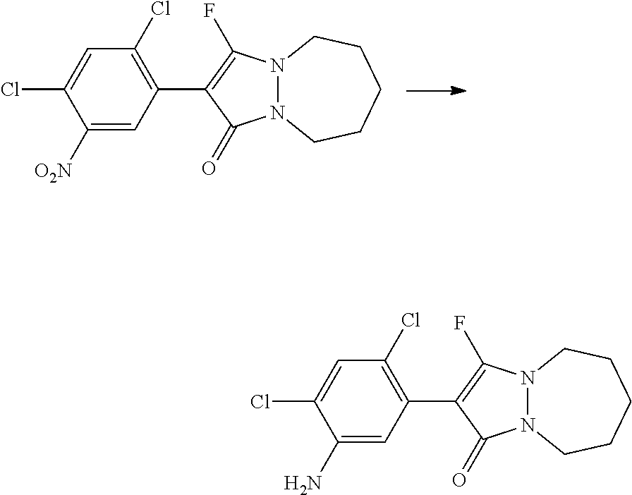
C1([O2N])=CC(C2=C(F)N3N(C2=O)CCCCC3)=C(Cl)C=C1Cl.C1(N)=CC(C2=C(F)N3N(C2=O)CCCCC3)=C(Cl)C=C1Cl
